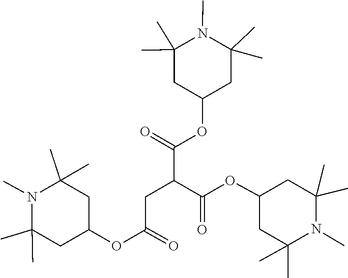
C1C(C)(C)N(C)C(C)(C)CC1OC(C(CC(OC1CC(C)(C)N(C)C(C)(C)C1)=O)C(OC1CC(C)(C)N(C)C(C)(C)C1)=O)=O
